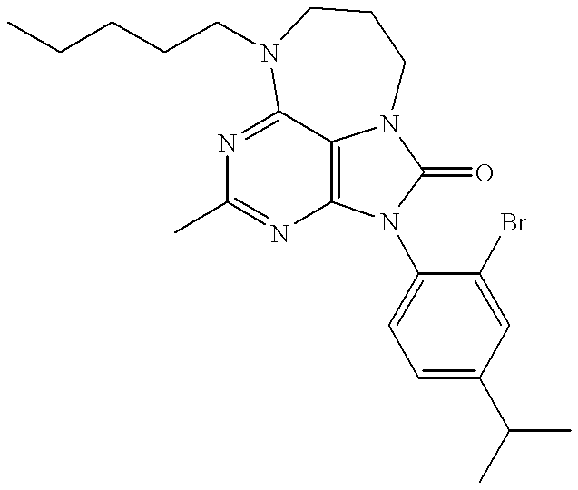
N1=C2C3=C(N=C1C)N(C1=CC=C(C(C)C)C=C1Br)C(=O)N3CCCN2CCCCC
